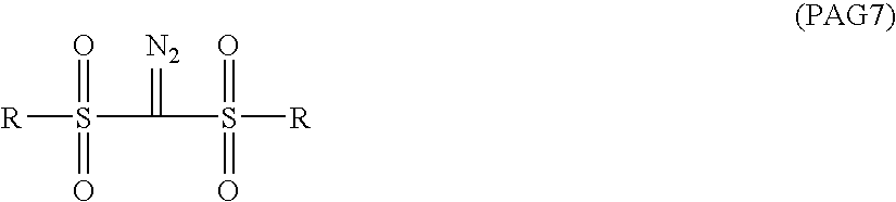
[R]S(C(=[N2])S(=O)(=O)[R])(=O)=O
